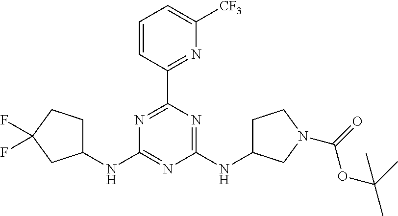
N1=C(C2=NC([CF3])=CC=C2)N=C(NC2CCN(C(=O)OC(C)(C)C)C2)N=C1NC1CCC(F)(F)C1
